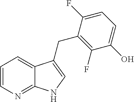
C12=NC=CC=C1C(CC1=C(F)C(O)=CC=C1F)=CN2
